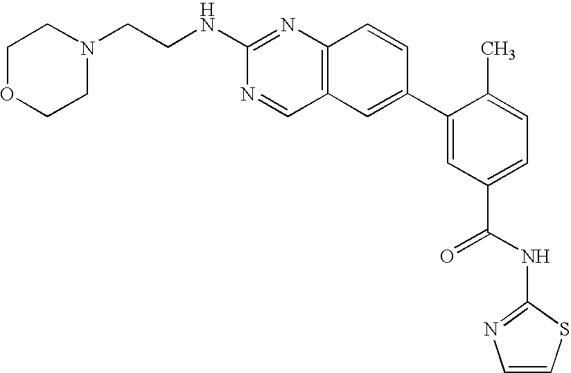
C1OCCN(CCNC2=NC3=C(C=N2)C=C(C2=CC(C(NC4=NC=CS4)=O)=CC=C2C)C=C3)C1
